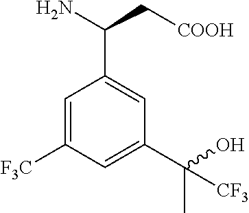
NC(C[COOH])C1=CC(C(O)(C)[CF3])=CC([F3C])=C1
